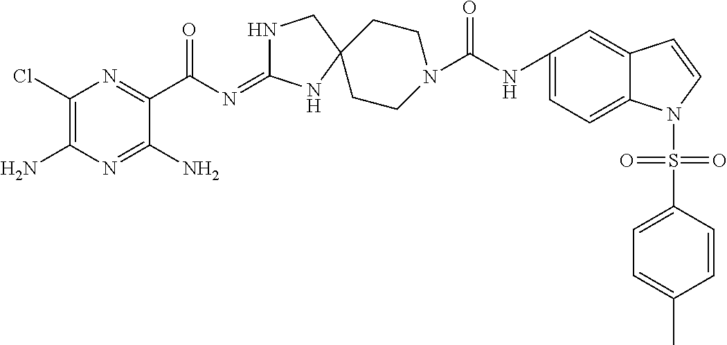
C1(Cl)=C(N)N=C(N)C(C(N=C2NCC3(N2)CCN(C(NC2=CC=C4C(=C2)C=CN4S(C2=CC=C(C)C=C2)(=O)=O)=O)CC3)=O)=N1
